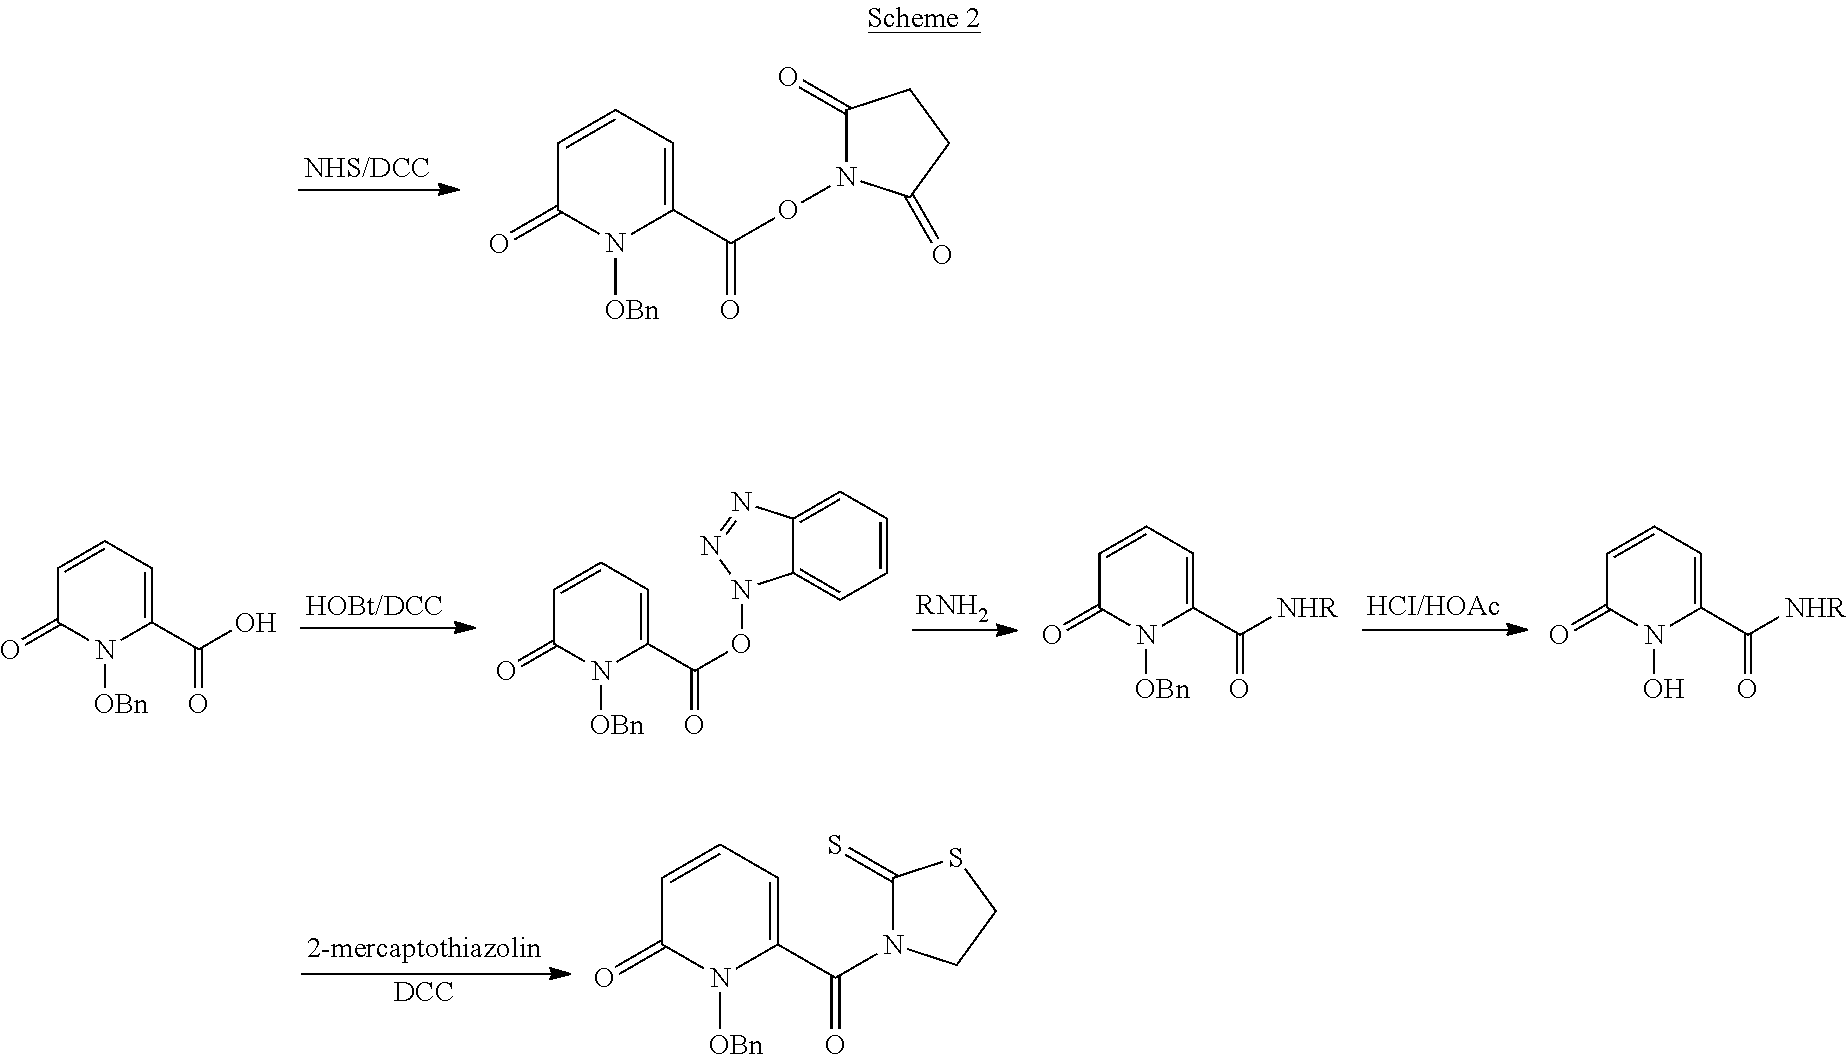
C1=CC=C(C(=O)ON2C(=O)CCC2=O)N([OBn])C1=O.C1=CC=C(C(=O)O)N([OBn])C1=O.C1=CC=C(C(=O)ON2C3=CC=CC=C3N=N2)N([OBn])C1=O.[RNH2].C1=CC=C(C(=O)[NHR])N([OBn])C1=O.C1=CC=C(C(=O)[NHR])N(O)C1=O.C1=CC=C(C(=O)N2C(=S)SCC2)N([OBn])C1=O.[DCC]
